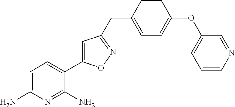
C1=C(N)N=C(N)C(C2=CC(CC3=CC=C(OC4=CC=CN=C4)C=C3)=NO2)=C1
